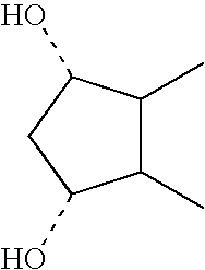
C1(C)C(C)C(O)CC1O
